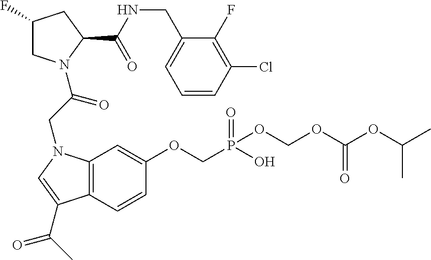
C1(CNC(=O)C2N(C(CN3C4=C(C=CC(OCP(OCOC(OC(C)C)=O)(=O)O)=C4)C(C(C)=O)=C3)=O)CC(F)C2)=CC=CC(Cl)=C1F
